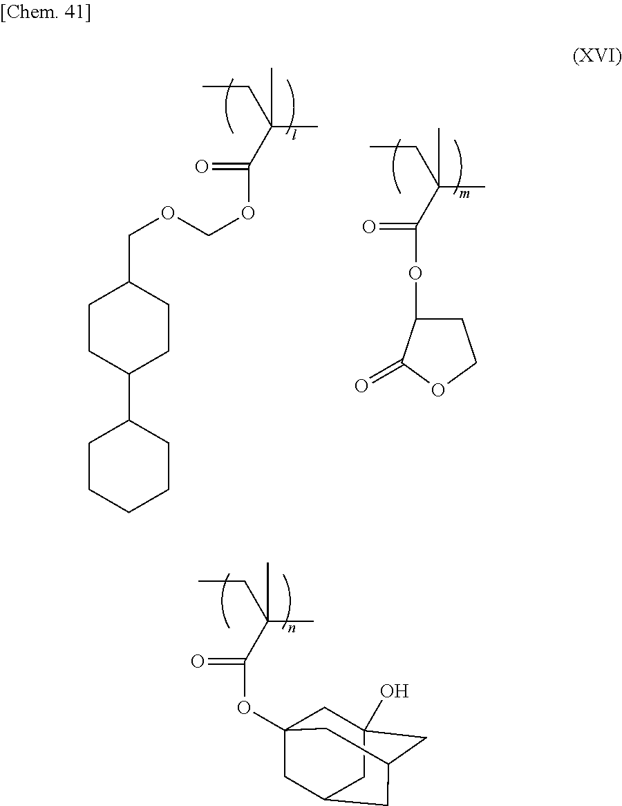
CCC(C)(C)C(=O)OC12CC3(O)CC(CC(C1)C3)C2.CCC(C)(C)C(=O)OCOCC1CCC(C2CCCCC2)CC1.CCC(C)(C)C(=O)OC1CCOC1=O
